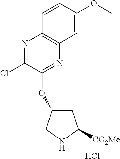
N1=C(Cl)C(OC2CC([CO2Me])NC2)=NC2=C1C=CC(OC)=C2.Cl
